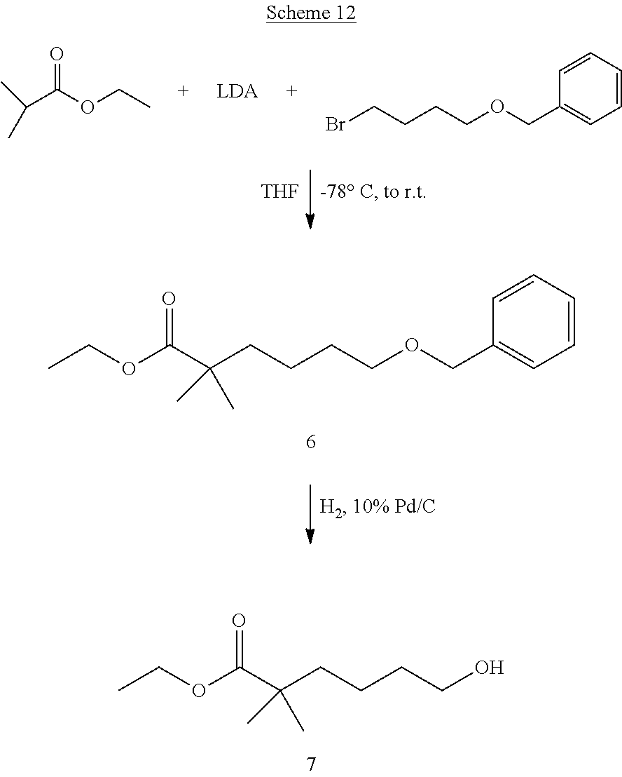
[THF].BrCCCCOCC1=CC=CC=C1.CC(C)C(OCC)=O.CCOC(C(CCCCO)(C)C)=O.CCOC(C(CCCCOCC1=CC=CC=C1)(C)C)=O
